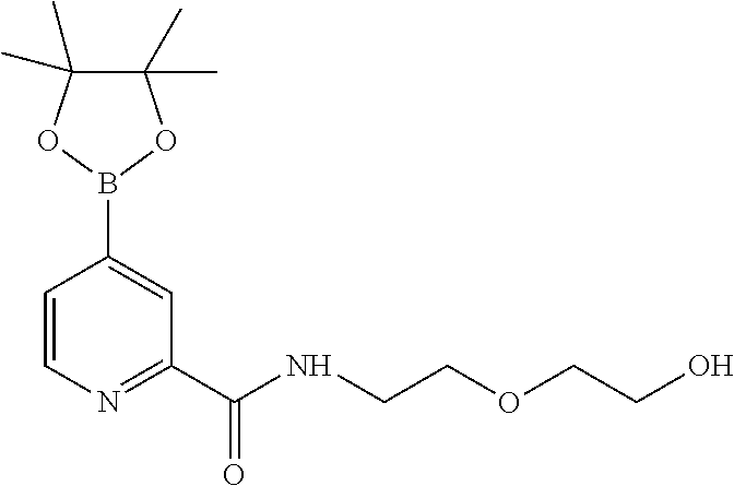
C1=CN=C(C(=O)NCCOCCO)C=C1B1OC(C)(C)C(C)(C)O1
